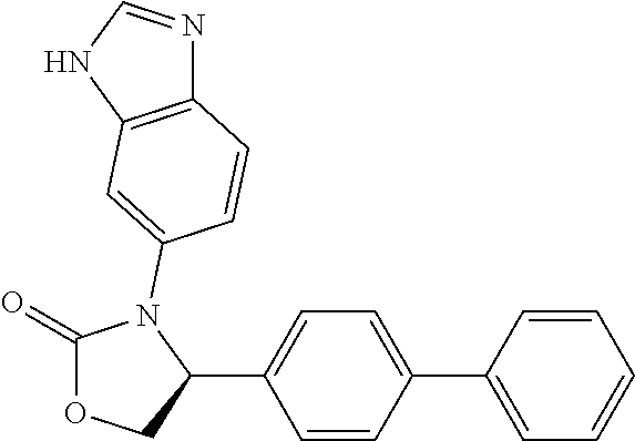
C1(=O)OCC(C2=CC=C(C3=CC=CC=C3)C=C2)N1C1=CC2=C(N=CN2)C=C1
